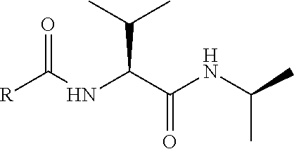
[R]C(NC(C(NC(C)C)=O)C(C)C)=O
